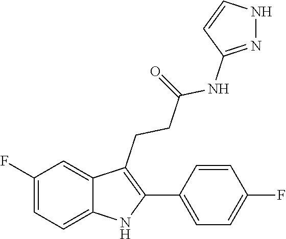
C1=C(F)C=C2C(CCC(=O)NC3=NNC=C3)=C(C3=CC=C(F)C=C3)NC2=C1
